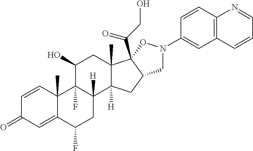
C1=CC2(C)C(=CC1=O)C(F)CC1([H])C2(F)C(O)CC2(C)C1([H])CC1C2(C(CO)=O)ON(C2=CC3=C(C=C2)N=CC=C3)C1
